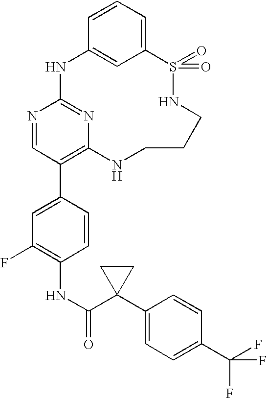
C12=CC=CC(=C1)NC1=NC(=C(C3=CC(F)=C(NC(=O)C4(C5=CC=C(C(F)(F)F)C=C5)CC4)C=C3)C=N1)NCCCNS2(=O)=O
